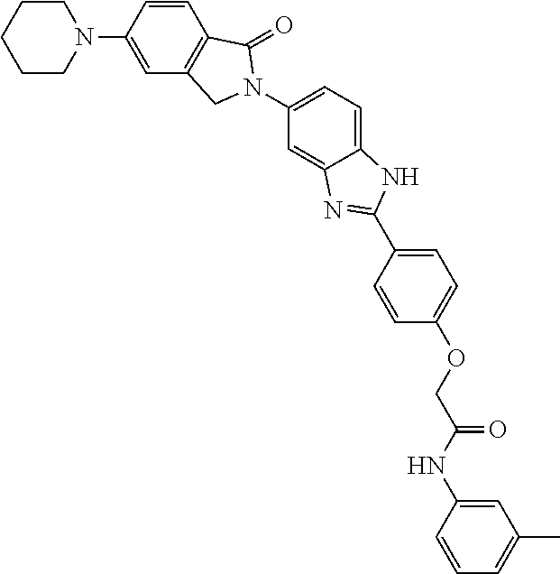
C1=CC2=C(C=C1N1CCCCC1)CN(C1=CC=C3C(=C1)N=C(C1=CC=C(OCC(NC4=CC(C)=CC=C4)=O)C=C1)N3)C2=O
